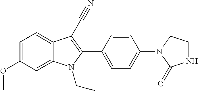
C1=C2C(=CC=C1OC)C(C#N)=C(C1=CC=C(N3C(=O)NCC3)C=C1)N2CC
